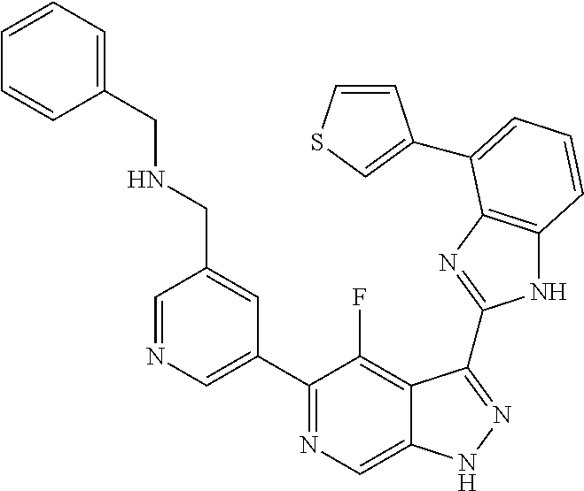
C1=NC=C(C2=NC=C3C(=C2F)C(C2=NC4=C(N2)C=CC=C4C2=CSC=C2)=NN3)C=C1CNCC1=CC=CC=C1
